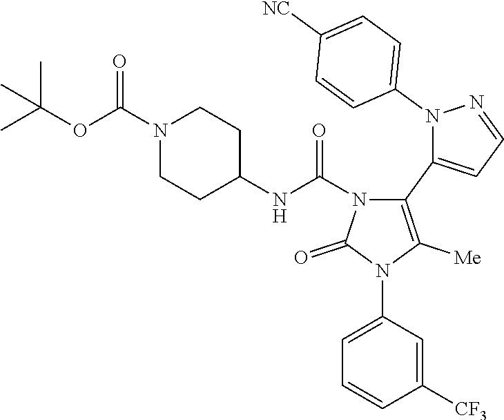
C1=C(N2C([Me])=C(C3=CC=NN3C3=CC=C([NC])C=C3)N(C(NC3CCN(C(OC(C)(C)C)=O)CC3)=O)C2=O)C=C([CF3])C=C1
